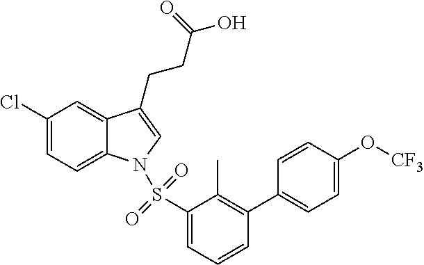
C1(Cl)=CC=C2C(=C1)C(CCC(O)=O)=CN2S(C1=CC=CC(C2=CC=C(O[CF3])C=C2)=C1C)(=O)=O
